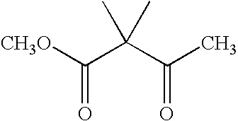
[CH3O]C(C(C(C)=O)(C)C)=O
